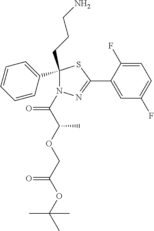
N1=C(C2=CC(F)=CC=C2F)SC(C2=CC=CC=C2)(CCCN)N1C(C(OCC(OC(C)(C)C)=O)C)=O
